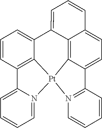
C12=N([Pt]34C5=C6C(=CC=C15)C=CC=C6C1=CC=CC(=C31)C1=CC=CC=N14)C=CC=C2
